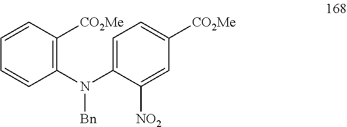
C1=CC=CC(N(C2=CC=C([CO2Me])C=C2[NO2])[Bn])=C1[CO2Me]
